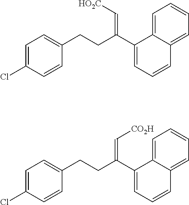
C1=C(Cl)C=CC(CCC(C2=CC=CC3=CC=CC=C23)=C[HO2C])=C1.C1=C(Cl)C=CC(CCC(C2=CC=CC3=CC=CC=C23)=C[CO2H])=C1
